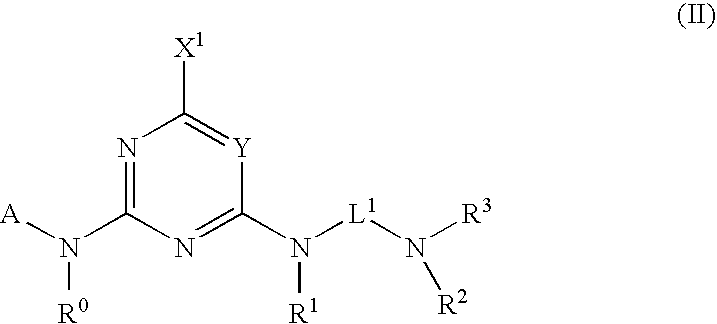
N1=C(N([A])[R0])N=C(N([L1]N([R3])[R2])[R1])[Y]=C1[X1]
